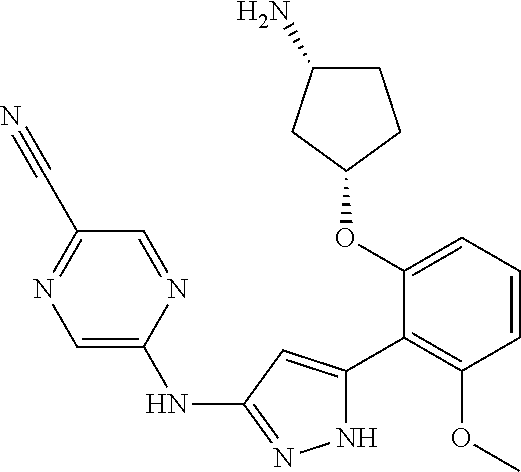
C1(OC2=CC=CC(OC)=C2C2=CC(NC3=CN=C(C#N)C=N3)=NN2)CCC(N)C1
